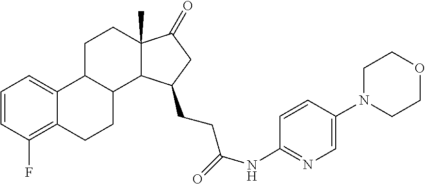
C12(C)C(=O)CC(CCC(=O)NC3=NC=C(N4CCOCC4)C=C3)C1C1C(C3=CC=CC(F)=C3CC1)CC2
